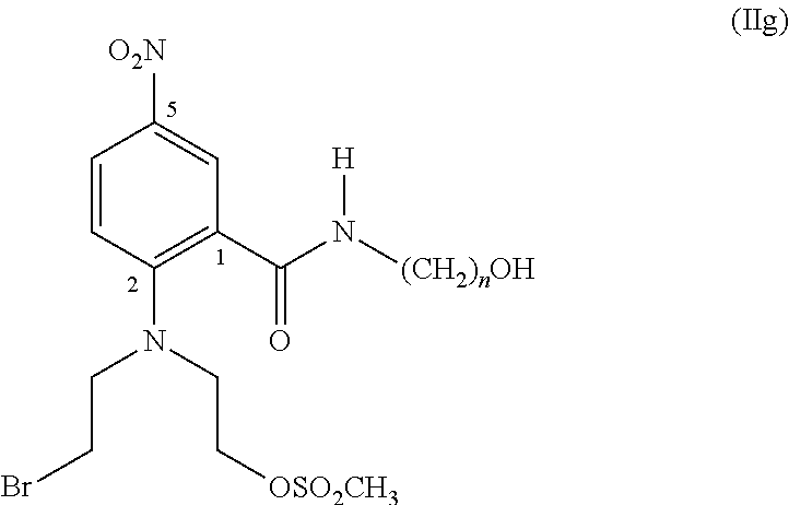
C1=CC(N(CC[OSO2CH3])CCBr)=C(C(N([(CH2)nOH])[H])=O)C=C1[O2N]
